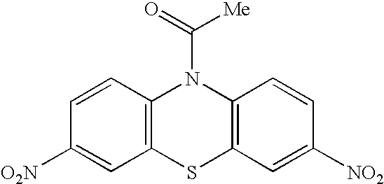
C1=CC([O2N])=CC2=C1N(C(=O)[Me])C1=C(S2)C=C([NO2])C=C1
